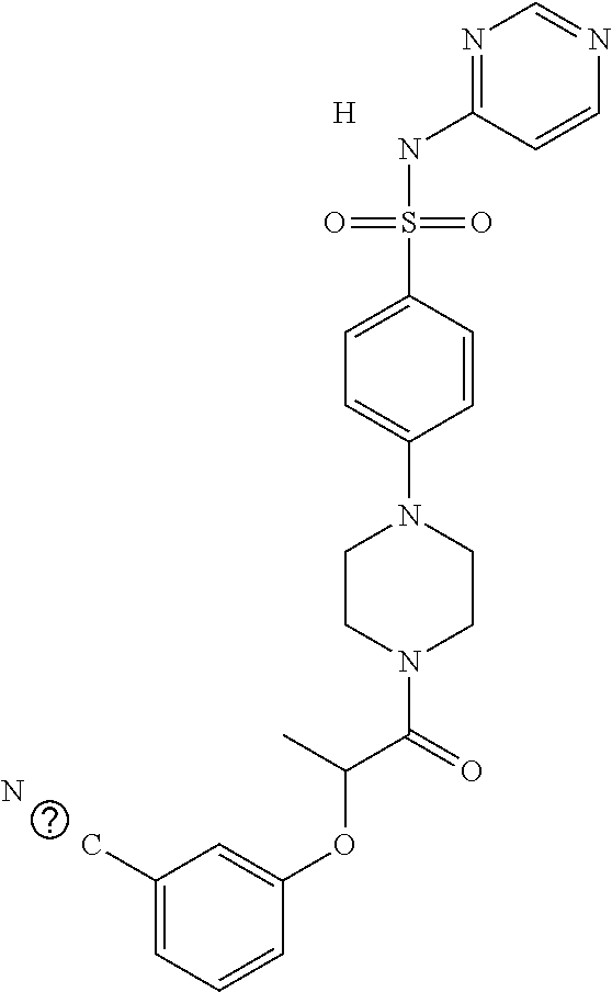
[H].N.N1=C(NS(C2=CC=C(N3CCN(C(=O)C(C)OC4=CC(C)=CC=C4)CC3)C=C2)(=O)=O)C=CN=C1
